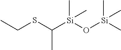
CCSC([Si](O[Si](C)(C)C)(C)C)C
